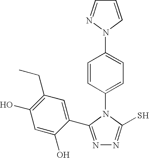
C1=C(O)C(C2=NN=C(S)N2C2=CC=C(N3C=CC=N3)C=C2)=CC(CC)=C1O
